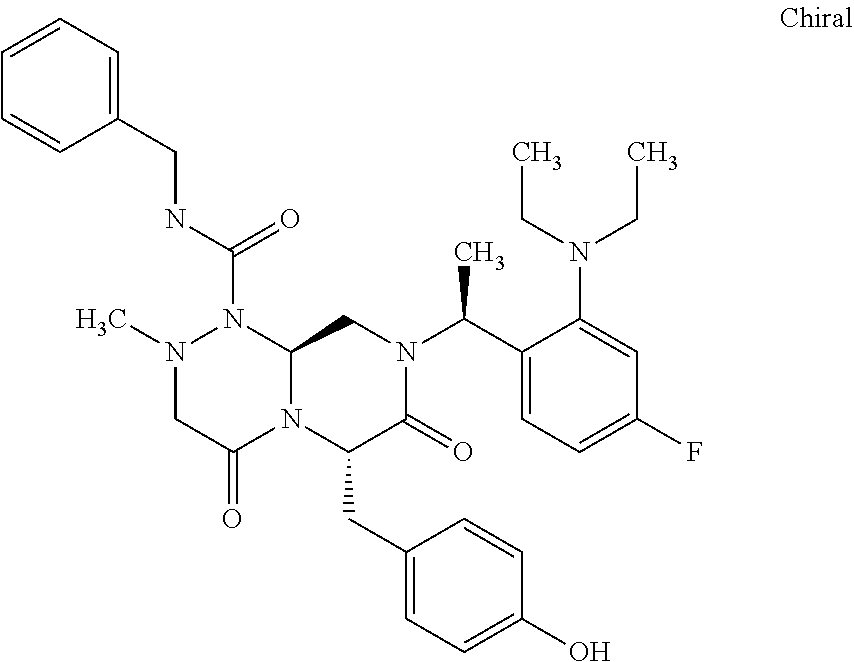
N(C(=O)N1N(C)CC(=O)N2C1CN(C(C1=CC=C(F)C=C1N(CC)CC)C)C(=O)C2CC1=CC=C(O)C=C1)CC1=CC=CC=C1
